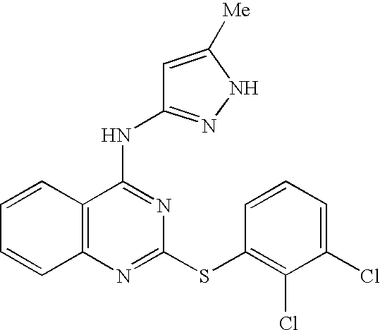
C1=CC2=C(C=C1)N=C(SC1=C(Cl)C(Cl)=CC=C1)N=C2NC1=NNC([Me])=C1
